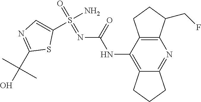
C1(C(O)(C)C)=NC=C(S(N)(=O)=NC(NC2=C3C(=NC4=C2CCC4CF)CCC3)=O)S1
